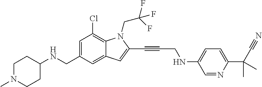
C1=C(CNC2CCN(C)CC2)C=C2C(=C1Cl)N(CC(F)(F)F)C(C#CCNC1=CC=C(C(C)(C)C#N)N=C1)=C2
